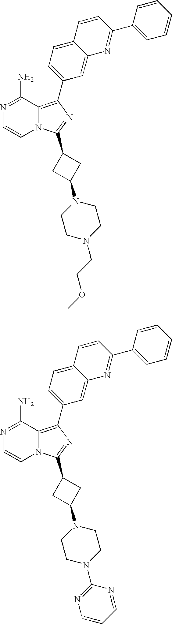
N12C(=C(C3=CC=C4C(=C3)N=C(C3=CC=CC=C3)C=C4)N=C1C1CC(N3CCN(CCOC)CC3)C1)C(N)=NC=C2.N12C(=C(C3=CC=C4C(=C3)N=C(C3=CC=CC=C3)C=C4)N=C1C1CC(N3CCN(C4=NC=CC=N4)CC3)C1)C(N)=NC=C2
